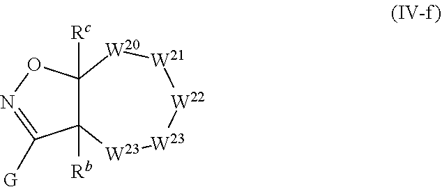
C12([Rc])C([Rb])([W23][W23][W22][W21][W20]1)C([G])=NO2
